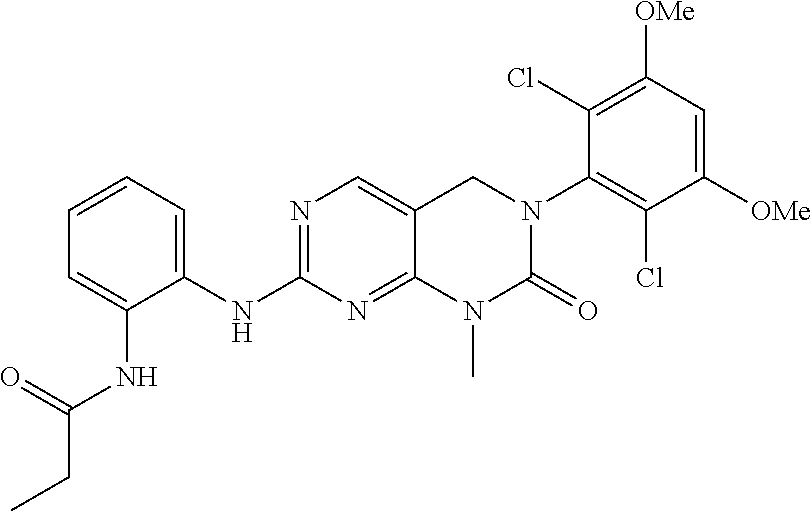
C1=CC=C(NC2=NC=C3C(=N2)N(C)C(=O)N(C2=C(Cl)C([OMe])=CC([OMe])=C2Cl)C3)C(NC(=O)CC)=C1
